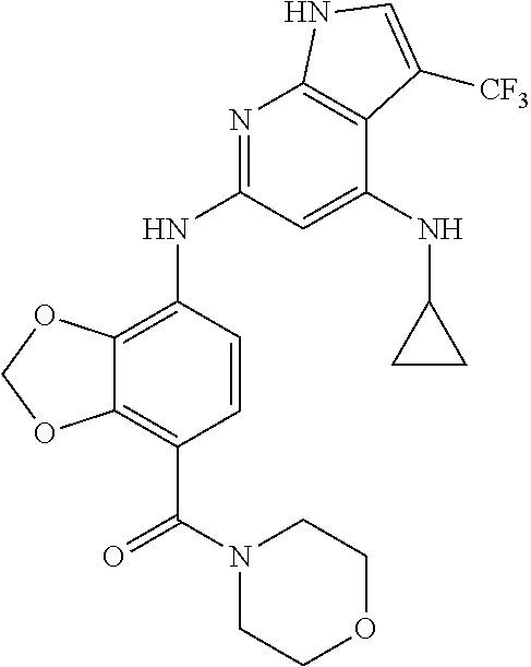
C12=C(C(N3CCOCC3)=O)C=CC(NC3=NC4=C(C(NC5CC5)=C3)C([CF3])=CN4)=C1OCO2
